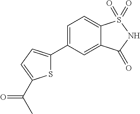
S1C(C2=CC=C3C(=C2)C(=O)NS3(=O)=O)=CC=C1C(C)=O
